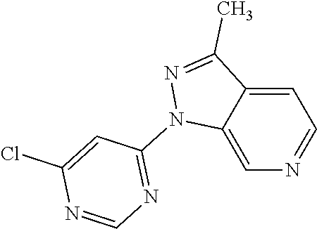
C1=C2C(=CC=N1)C(C)=NN2C1=NC=NC(Cl)=C1
